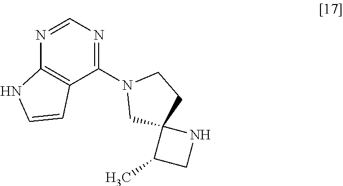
C1(C)CNC12CN(C1=NC=NC3=C1C=CN3)CC2
